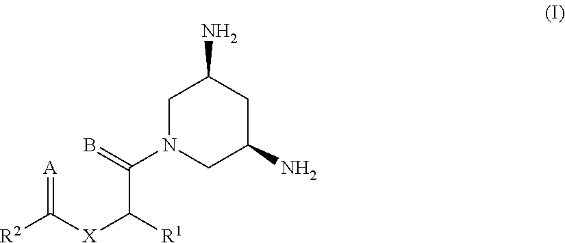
C1N(C(=B)C([R1])[X]C([R2])=[A])CC(N)CC1N
